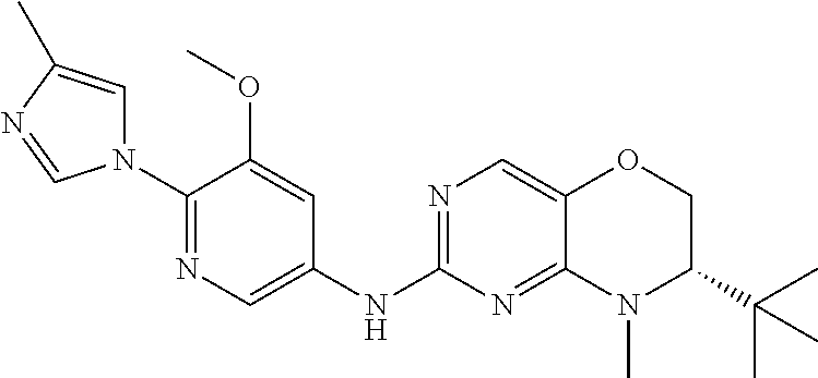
C1(N2C=C(C)N=C2)=NC=C(NC2=NC=C3C(=N2)N(C)C(C(C)(C)C)CO3)C=C1OC
